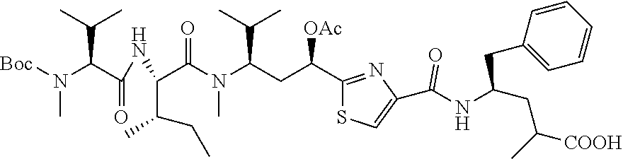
C1(C(CC(N(C(C(C(C)CC)NC(C(N([Boc])C)C(C)C)=O)=O)C)C(C)C)[OAc])=NC(C(NC(CC([COOH])C)CC2=CC=CC=C2)=O)=CS1
